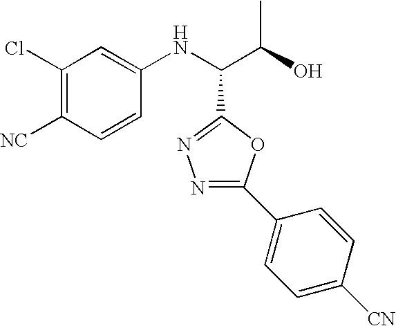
C1(Cl)=C([NC])C=CC(NC(C(O)C)C2=NN=C(C3=CC=C([CN])C=C3)O2)=C1
